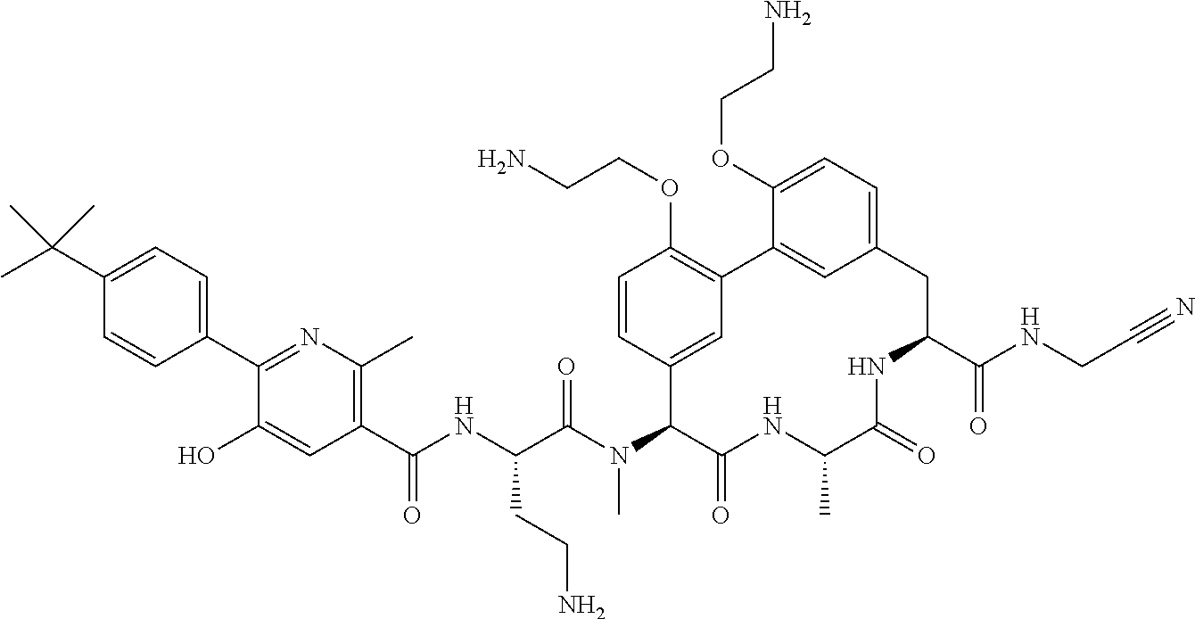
C1(C(NC(C(N(C2C(=O)NC(C)C(=O)NC(C(NCC#N)=O)CC3=CC=C(OCCN)C(=C3)C3=C(OCCN)C=CC2=C3)C)=O)CCN)=O)=C(C)N=C(C2=CC=C(C(C)(C)C)C=C2)C(O)=C1
